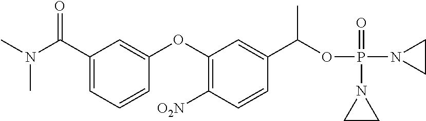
C1(C(N(C)C)=O)=CC=CC(OC2=C([O2N])C=CC(C(OP(N3CC3)(=O)N3CC3)C)=C2)=C1
